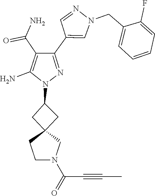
C12(CC(N3N=C(C4=CN(CC5=CC=CC=C5F)N=C4)C(C(=O)N)=C3N)C1)CCN(C(=O)C#CC)C2
